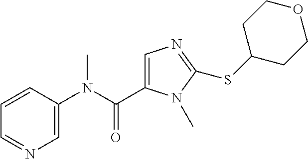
C1=CC(N(C(=O)C2=CN=C(SC3CCOCC3)N2C)C)=CN=C1
